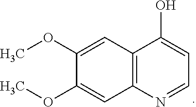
COC1=CC2=C(C=C1OC)N=CC=C2O
